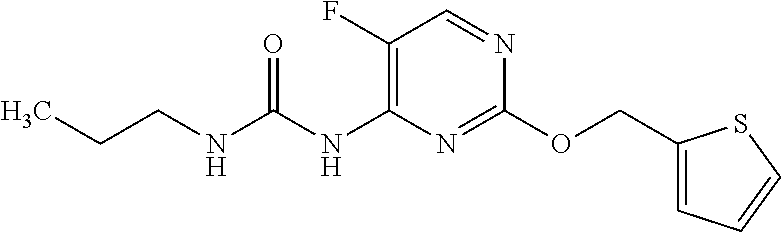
C1(COC2=NC(NC(NCCC)=O)=C(F)C=N2)=CC=CS1
